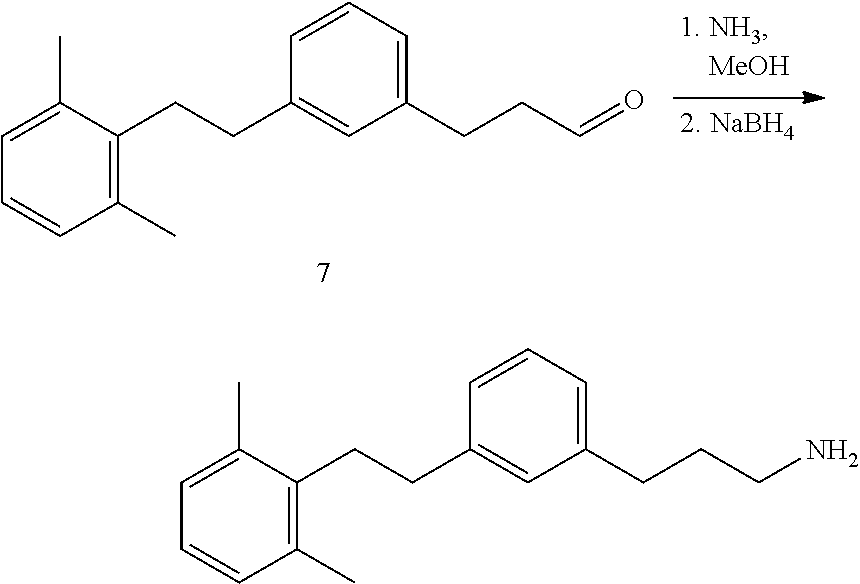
C1(C)=CC=CC(C)=C1CCC1=CC(CCC=O)=CC=C1.C1(C)=CC=CC(C)=C1CCC1=CC(CCCN)=CC=C1
